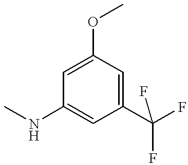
C1(C(F)(F)F)=CC(OC)=CC(NC)=C1
